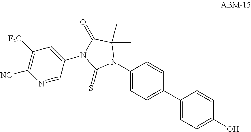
C1(N2C(C)(C)C(=O)N(C3=CC([F3C])=C([NC])N=C3)C2=S)=CC=C(C2=CC=C([OH])C=C2)C=C1
